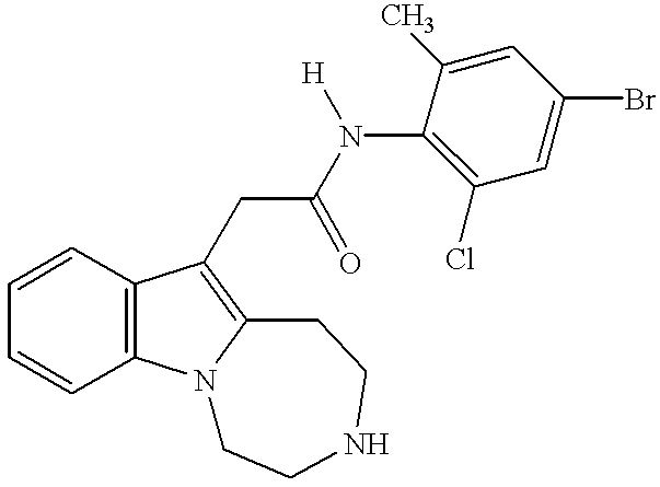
C1=CC=CC2=C1C(CC(N([H])C1=C(Cl)C=C(Br)C=C1C)=O)=C1N2CCNCC1
